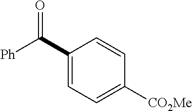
C1(C([Ph])=O)=CC=C([CO2Me])C=C1
